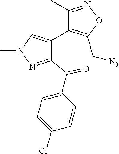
C1(C2=C(C[N3])ON=C2C)=CN(C)N=C1C(=O)C1=CC=C(Cl)C=C1
